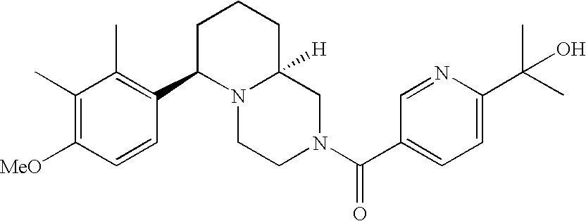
C1=C(C(C)(C)O)N=CC(C(N2CC3([H])N(CC2)C(C2=C(C)C(C)=C([MeO])C=C2)CCC3)=O)=C1
